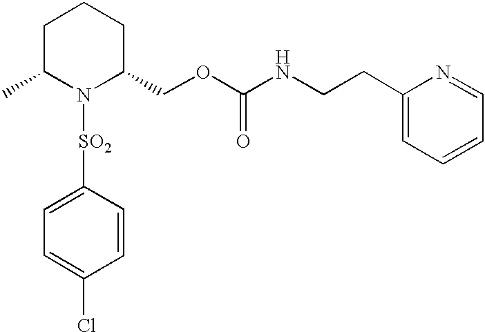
C1([SO2]N2C(COC(NCCC3=CC=CC=N3)=O)CCCC2C)=CC=C(Cl)C=C1
